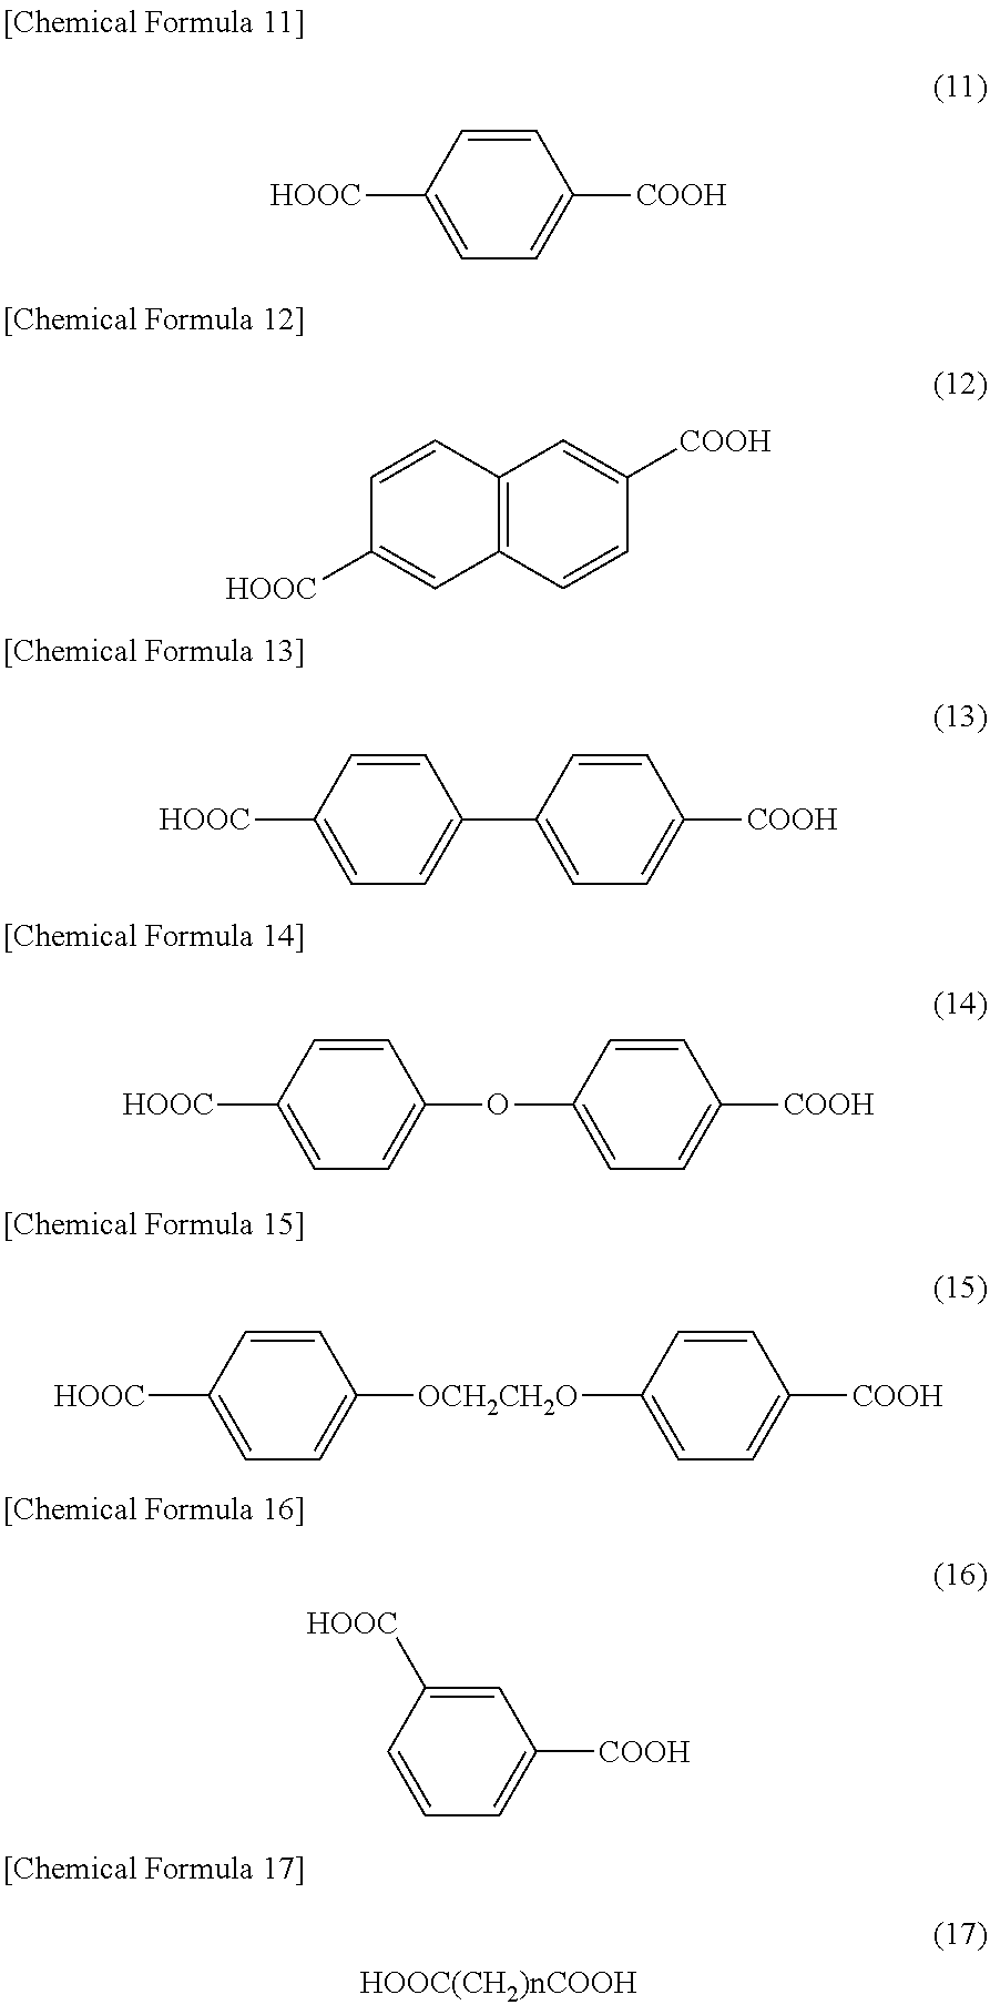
C1([COOH])=CC=C([HOOC])C=C1.C1=CC2=C(C=C1[HOOC])C=CC([COOH])=C2.C1(C2=CC=C([COOH])C=C2)=CC=C([HOOC])C=C1.C1(OC2=CC=C([COOH])C=C2)=CC=C([HOOC])C=C1.C1([OCH2CH2O]C2=CC=C([COOH])C=C2)=CC=C([HOOC])C=C1.C1([COOH])=CC=CC([HOOC])=C1
